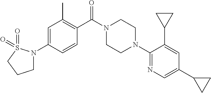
C1(N2CCN(C(C3=C(C)C=C(N4CCCS4(=O)=O)C=C3)=O)CC2)=NC=C(C2CC2)C=C1C1CC1
